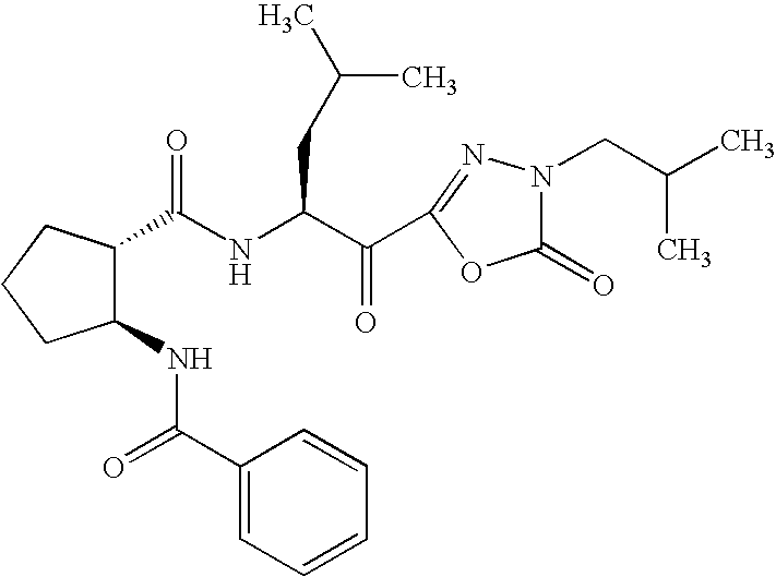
N(C(C(C1=NN(CC(C)C)C(=O)O1)=O)CC(C)C)C(=O)C1C(NC(C2=CC=CC=C2)=O)CCC1
